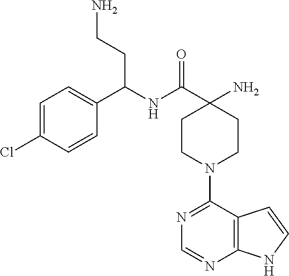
C1=C(Cl)C=CC(C(NC(C2(N)CCN(C3=NC=NC4=C3C=CN4)CC2)=O)CCN)=C1
